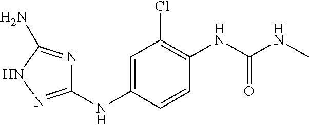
C1(NC2=CC(Cl)=C(NC(NC)=O)C=C2)=NNC(N)=N1
